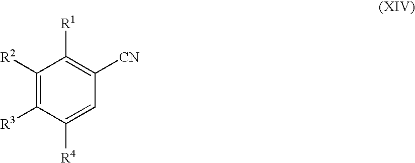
C1([R2])=C([R3])C([R4])=CC([CN])=C1[R1]
